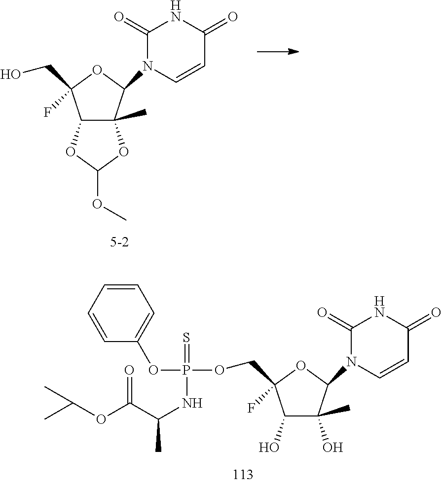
C(C1(F)C(O)C(C)(O)C(N2C=CC(=O)NC2=O)O1)OP(OC1=CC=CC=C1)(=S)NC(C(=O)OC(C)C)C.C(C1(F)C2C(C)(C(N3C=CC(=O)NC3=O)O1)OC(OC)O2)O
